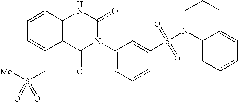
C12=C(C=CC=C1CS(=O)([Me])=O)NC(=O)N(C1=CC=CC(S(N3C4=CC=CC=C4CCC3)(=O)=O)=C1)C2=O
